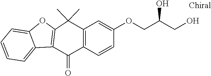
C1(=O)C2=C(C(C)(C)C3=C1C1=CC=CC=C1O3)C=C(OCC(CO)O)C=C2
